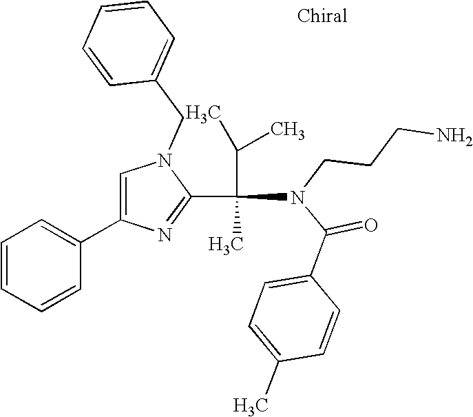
C1=C(C2=CC=CC=C2)N=C(C(C)(N(CCCN)C(C2=CC=C(C)C=C2)=O)C(C)C)N1CC1=CC=CC=C1
